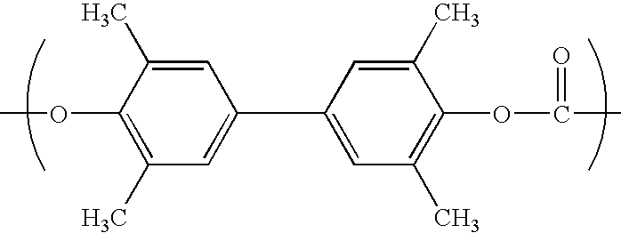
COC1=C(C)C=C(C2=CC(C)=C(OC(C)=O)C(C)=C2)C=C1C
